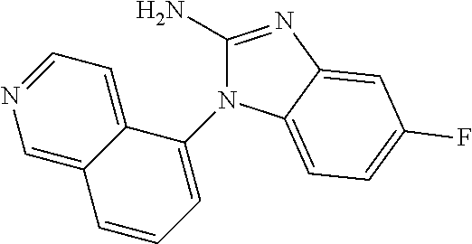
C1(N)=NC2=CC(F)=CC=C2N1C1=CC=CC2=CN=CC=C12
